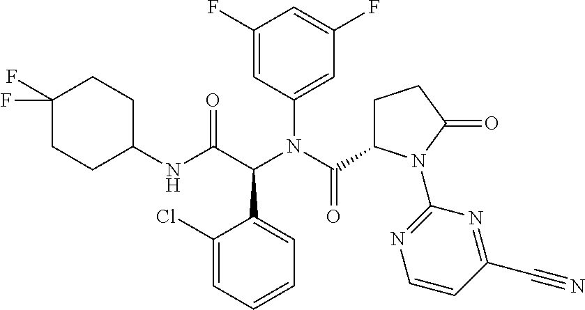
C1(C(C(=O)NC2CCC(F)(F)CC2)N(C(C2CCC(=O)N2C2=NC=CC(C#N)=N2)=O)C2=CC(F)=CC(F)=C2)=CC=CC=C1Cl
